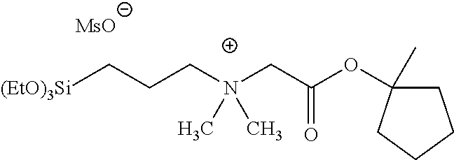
[MsO].[(EtO)3Si]CCCN(CC(OC1(C)CCCC1)=O)(C)C
